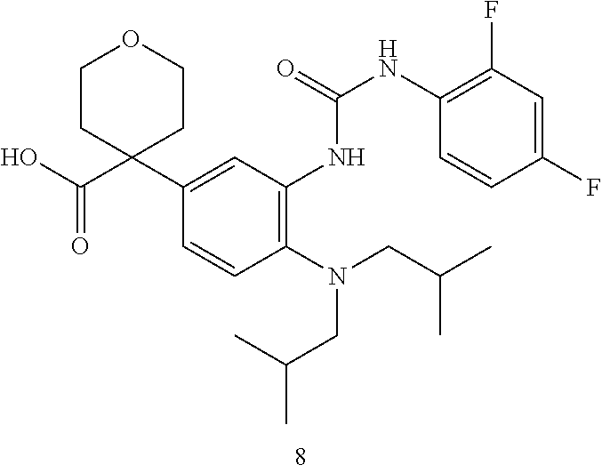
C1(C2(C(O)=O)CCOCC2)=CC(NC(NC2=C(F)C=C(F)C=C2)=O)=C(N(CC(C)C)CC(C)C)C=C1
